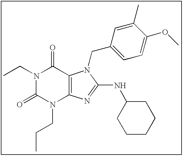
N1(CC)C(=O)N(CCC)C2=C(C1=O)N(CC1=CC=C(OC)C(C)=C1)C(NC1CCCCC1)=N2
